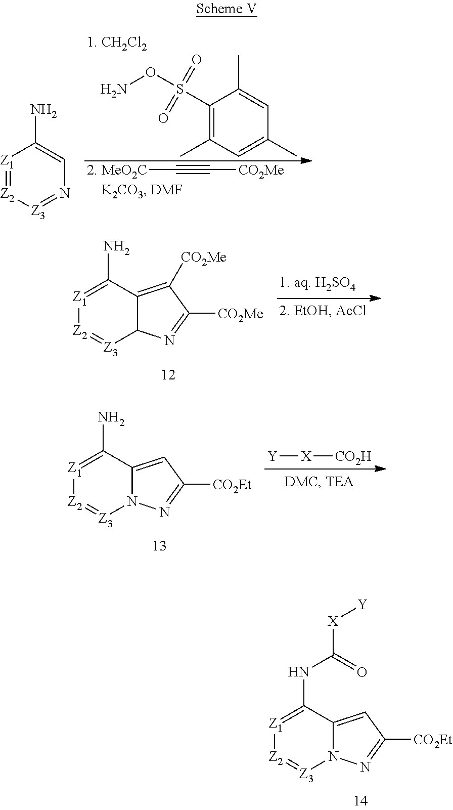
[Z1]1=C(N)C2=C([CO2Me])C([CO2Me])=NC2[Z3]=[Z2]1.[Z1]1=C(N)C2=CC([CO2Et])=NN2[Z3]=[Z2]1.[X]([CO2H])[Y].[Z1]1=C(NC([X][Y])=O)C2=CC([CO2Et])=NN2[Z3]=[Z2]1.[Z1]1=[Z2][Z3]=NC=C1N.C1(S(ON)(=O)=O)=C(C)C=C(C)C=C1C.[2. MeO2C]C#C[CO2Me]
